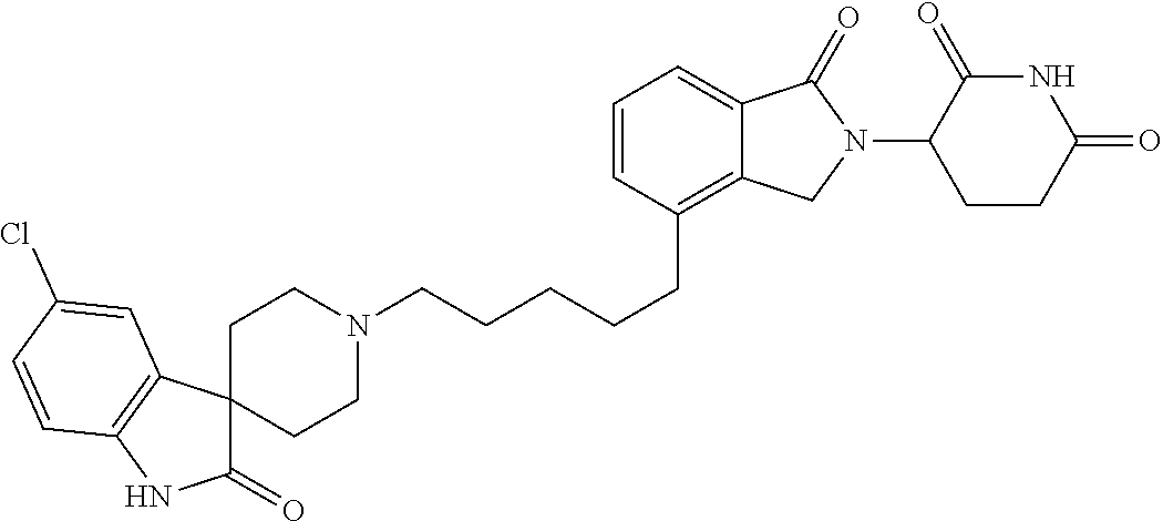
C(CCCC1=C2C(=CC=C1)C(=O)N(C1C(=O)NC(=O)CC1)C2)CN1CCC2(CC1)C(=O)NC1=C2C=C(Cl)C=C1
